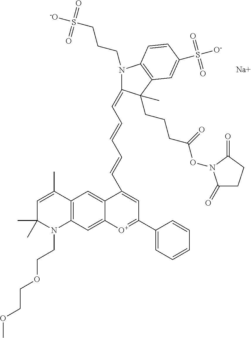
[Na].C1=C(C)C2=C(N(CCOCCOC)C1(C)C)C=C1C(=C2)C(C=CC=CC=C2N(CCCS([-O])(=O)=O)C3=C(C2(CCCC(ON2C(=O)CCC2=O)=O)C)C=C(S([O-])(=O)=O)C=C3)=CC(C2=CC=CC=C2)=[O+]1
